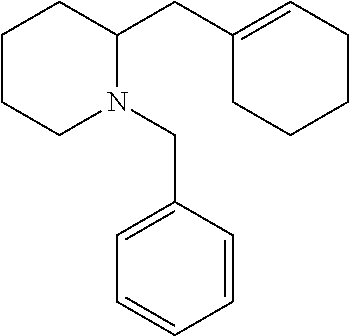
C1CCN(CC2=CC=CC=C2)C(CC2=CCCCC2)C1
